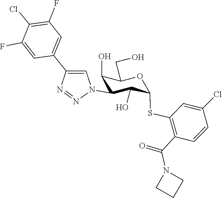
C1CN(C(C2=C(SC3C(O)C(N4N=NC(C5=CC(F)=C(Cl)C(F)=C5)=C4)C(O)C(CO)O3)C=C(Cl)C=C2)=O)C1
